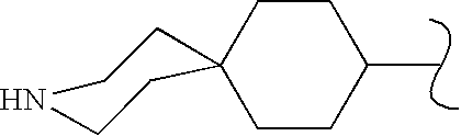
C12(CCC(C)CC1)CCNCC2
